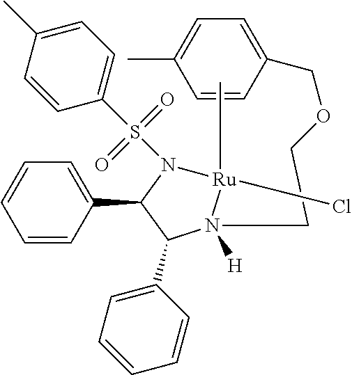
C1=CC(C2C(C3=CC=CC=C3)N([H])(CCOCC3=CC=C(C)C=C3)[Ru](C)(Cl)N2S(=O)(=O)C2=CC=C(C)C=C2)=CC=C1
